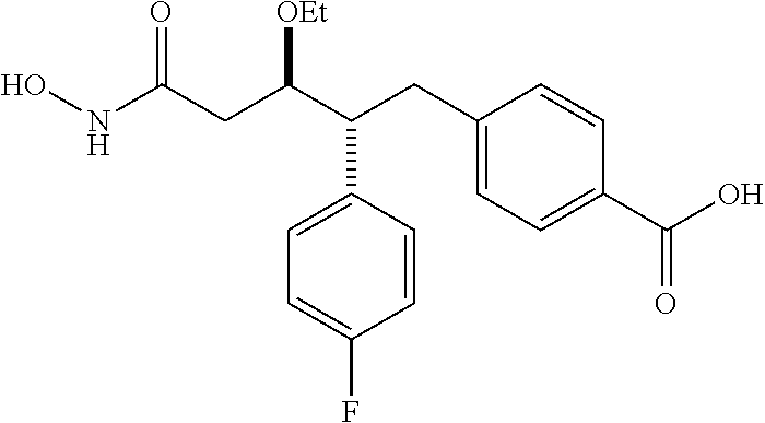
C1=CC(C(C(CC(NO)=O)[OEt])CC2=CC=C(C(O)=O)C=C2)=CC=C1F
